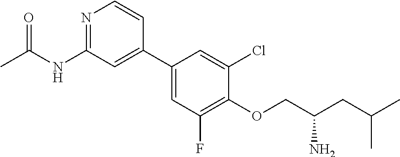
C1(C2=CC(NC(C)=O)=NC=C2)=CC(F)=C(OCC(CC(C)C)N)C(Cl)=C1
